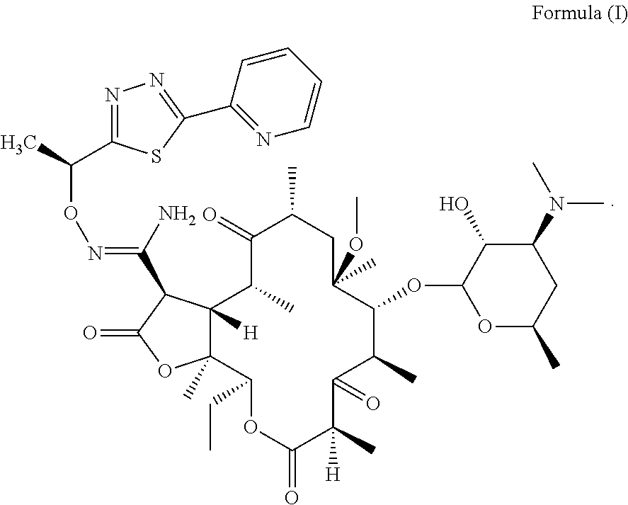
C12([H])C(C)(C(CC)OC(=O)C(C)([H])C(=O)C(C)C(OC3OC(C)CC(N(C)C)C3O)C(OC)(C)CC(C)C(=O)C1C)OC(=O)C2C(N)=NOC(C)C1=NN=C(C2=NC=CC=C2)S1
